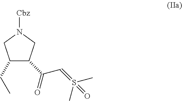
C1(CC)C(C(=O)C=S(C)(C)=O)CN([Cbz])C1
